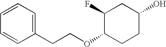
C1(CCOC2CCC(O)CC2F)=CC=CC=C1
